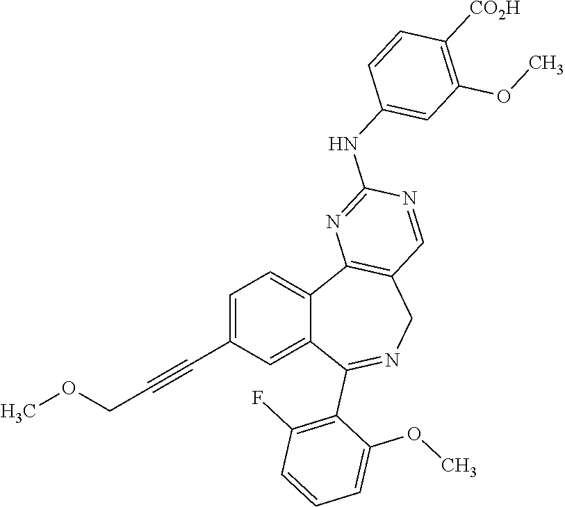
C1=C(C#CCOC)C=C2C(=C1)C1=C(CN=C2C2=C(F)C=CC=C2OC)C=NC(NC2=CC(OC)=C([CO2H])C=C2)=N1
